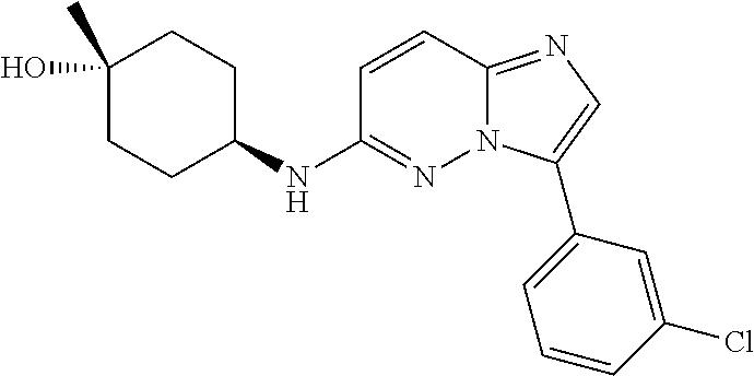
C1(O)(C)CCC(NC2=NN3C(=NC=C3C3=CC=CC(Cl)=C3)C=C2)CC1
